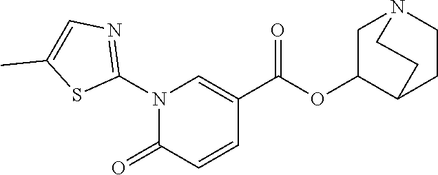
N1(C2=NC=C(C)S2)C(=O)C=CC(C(OC2CN3CCC2CC3)=O)=C1
